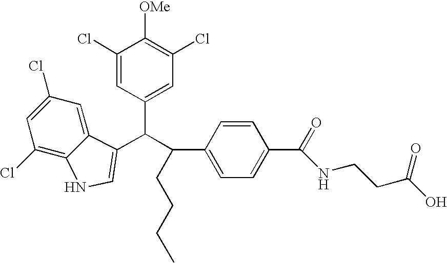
C1=C(Cl)C([OMe])=C(Cl)C=C1C(C(C1=CC=C(C(=O)NCCC(O)=O)C=C1)CCCC)C1=CNC2=C(Cl)C=C(Cl)C=C21
